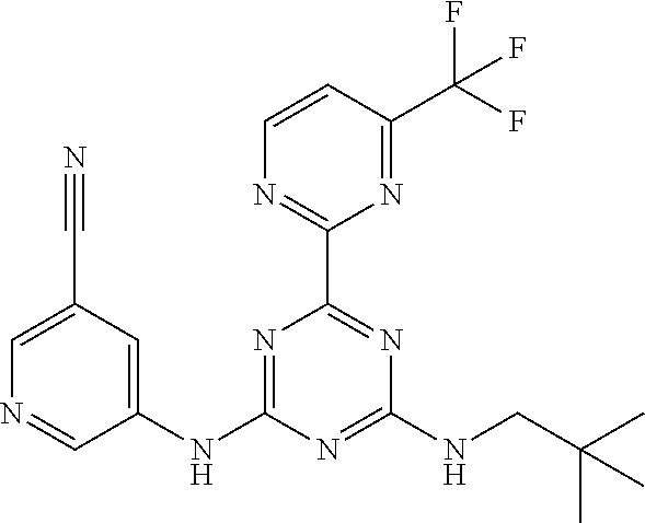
C1=CC(C(F)(F)F)=NC(C2=NC(NCC(C)(C)C)=NC(NC3=CC(C#N)=CN=C3)=N2)=N1
